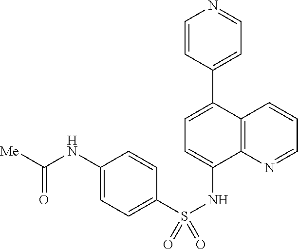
C12=C(N=CC=C1)C(NS(C1=CC=C(NC(=O)[Me])C=C1)(=O)=O)=CC=C2C1=CC=NC=C1
